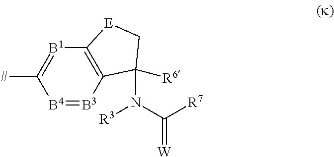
[B4]1=[B3]C2=C([B1]=C1[#])[E]CC2([R6])N(C([R7])=[W])[R3]
